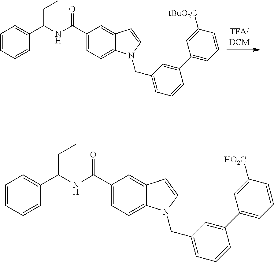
C1(C(NC(C2=CC=CC=C2)CC)=O)=CC=C2C(=C1)C=CN2CC1=CC=CC(C2=CC=CC([HO2C])=C2)=C1.C1(C(NC(C2=CC=CC=C2)CC)=O)=CC=C2C(=C1)C=CN2CC1=CC=CC(C2=CC=CC([tBuO2C])=C2)=C1
